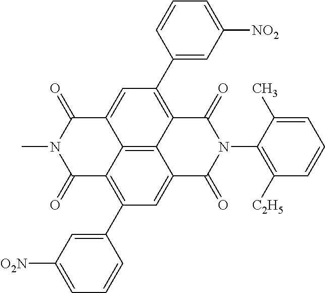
C12=C(C3=CC([O2N])=CC=C3)C=C3C4=C1C(=CC(C1=CC([NO2])=CC=C1)=C4C(=O)N(C1=C([C2H5])C=CC=C1C)C3=O)C(=O)N(C)C2=O
